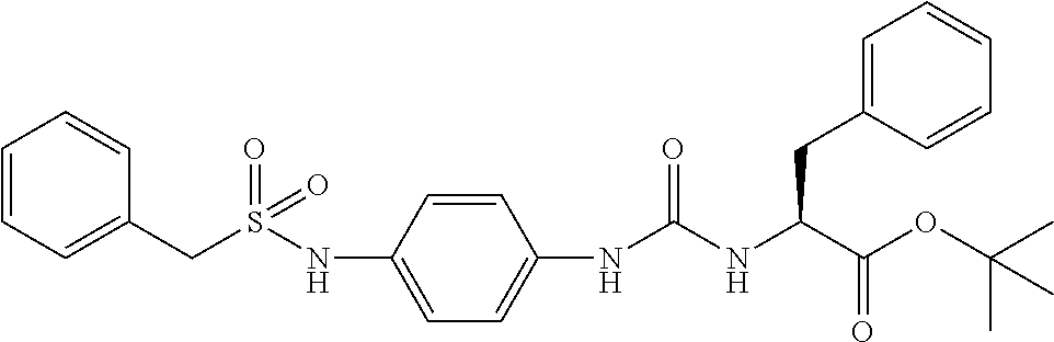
N(C(NC(C(=O)OC(C)(C)C)CC1=CC=CC=C1)=O)C1=CC=C(NS(=O)(=O)CC2=CC=CC=C2)C=C1
